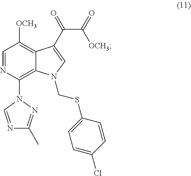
C1=NC(N2C=NC(C)=N2)=C2C(=C1[OCH3])C(C(=O)C(=O)[OCH3])=CN2CSC1=CC=C(Cl)C=C1
